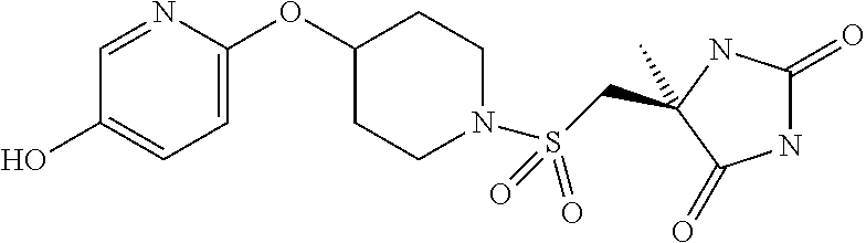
CC1(CS(N2CCC(OC3=CC=C(O)C=N3)CC2)(=O)=O)NC(=O)NC1=O
